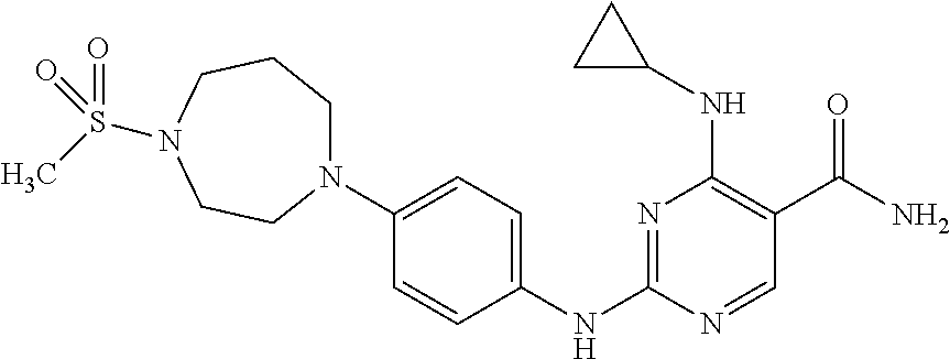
N1=C(NC2=CC=C(N3CCCN(S(C)(=O)=O)CC3)C=C2)N=CC(C(N)=O)=C1NC1CC1
